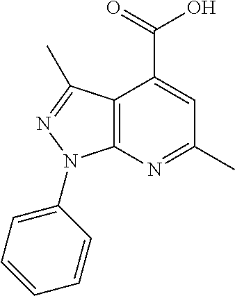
C12=C(N=C(C)C=C1C(=O)O)N(C1=CC=CC=C1)N=C2C
